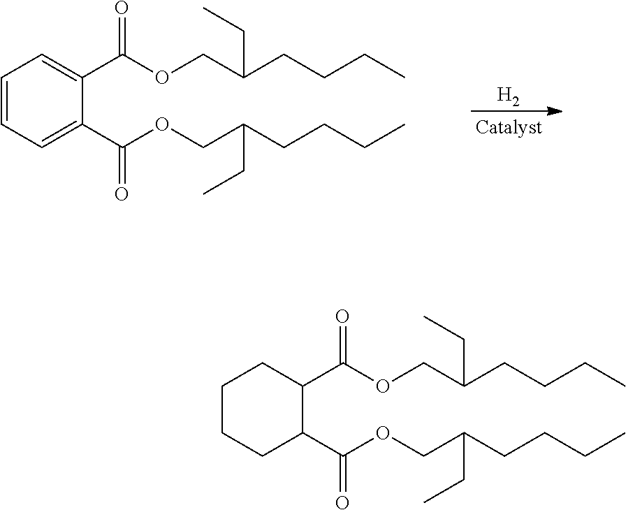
[H2].C1=CC=C(C(OCC(CCCC)CC)=O)C(C(OCC(CCCC)CC)=O)=C1.C1CCC(C(OCC(CCCC)CC)=O)C(C(OCC(CCCC)CC)=O)C1
